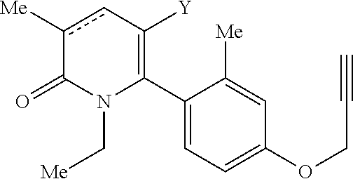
C1(C2=C([Y])cc([Me])C(=O)N2C[Me])=CC=C(OCC#C)C=C1[Me]
